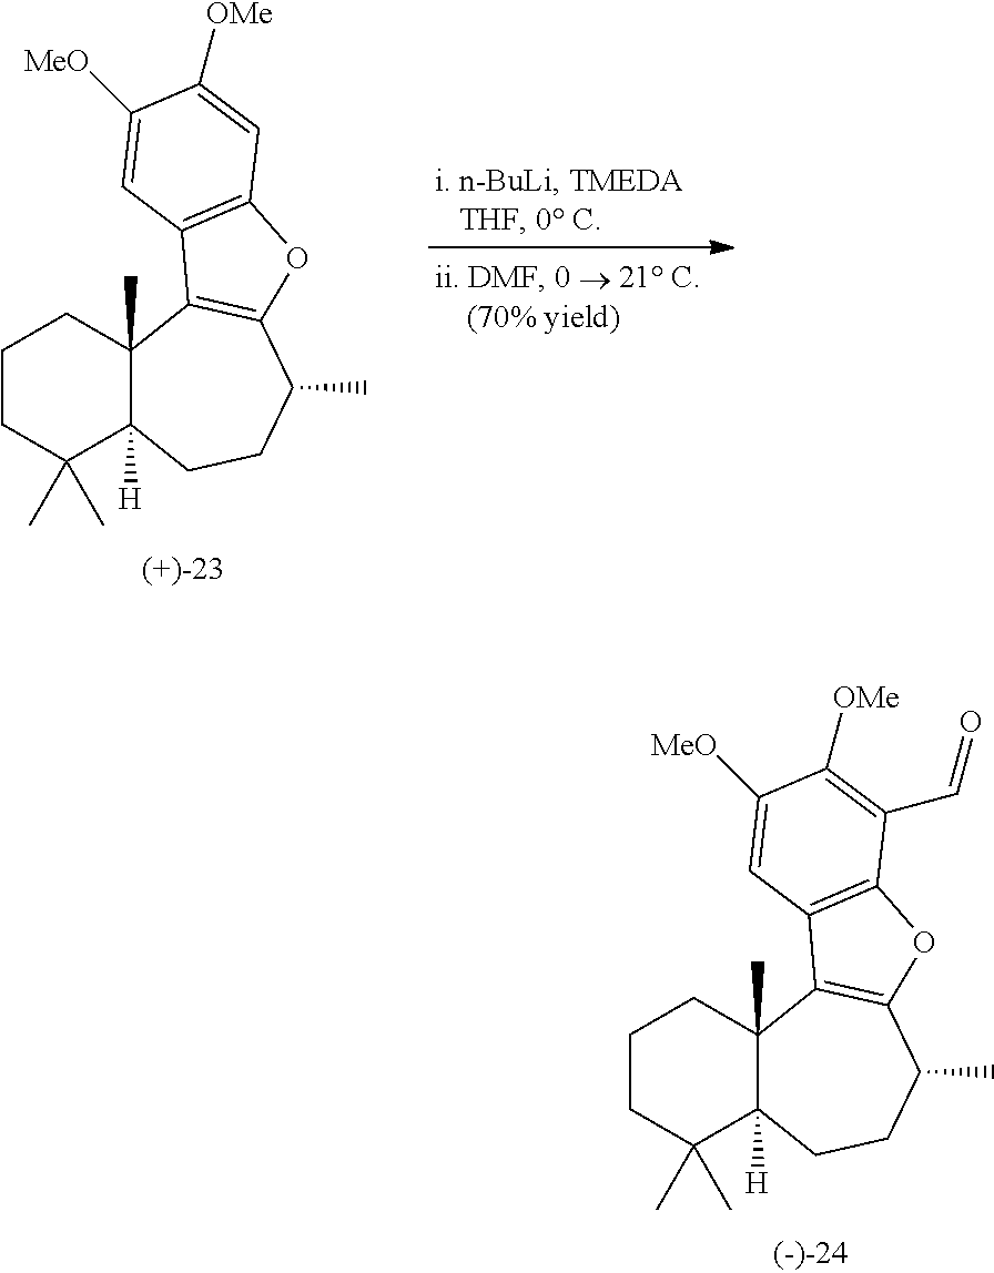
C1CC(C)(C)C2([H])C(C)(C1)C1=C(C(C)CC2)OC2=C1C=C([MeO])C([OMe])=C2.C1CC(C)(C)C2([H])C(C)(C1)C1=C(C(C)CC2)OC2=C1C=C([MeO])C([OMe])=C2C=O
